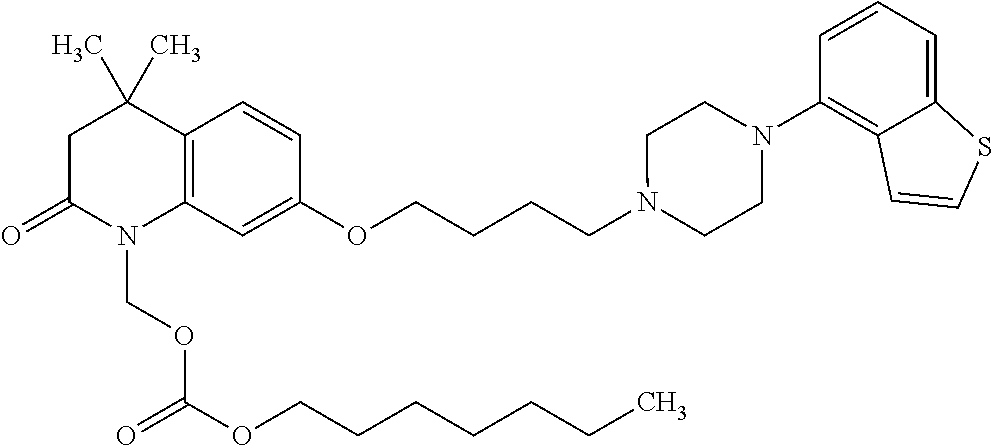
C1C(=O)N(COC(=O)OCCCCCCC)C2=C(C1(C)C)C=CC(OCCCCN1CCN(C3=C4C(=CC=C3)SC=C4)CC1)=C2
